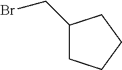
BrCC1CCCC1
